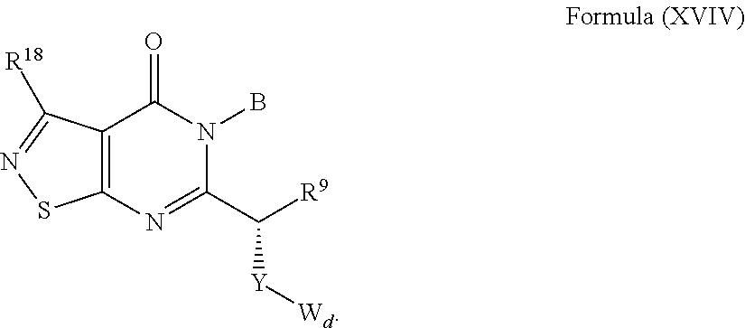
C12=C(N=C(C([R9])[Y][Wd])N(B)C1=O)SN=C2[R18]
